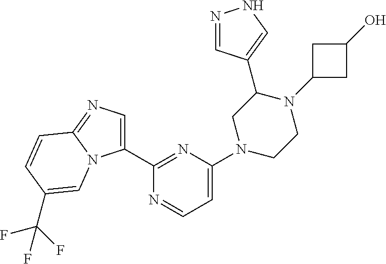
N1=CC(C2CN(C3=CC=NC(C4=CN=C5N4C=C(C(F)(F)F)C=C5)=N3)CCN2C2CC(O)C2)=CN1
